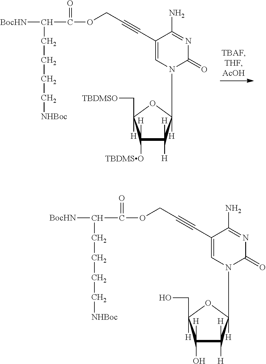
C1(C#CCOC(C([BocHN])CCCC[NHBoc])=O)=CN(C2([H])OC(C[TBDMSO])([H])C([H])([TBDMSO])C2([H])[H])C(=O)N=C1N.C1(C#CCOC(C([BocHN])CCCC[NHBoc])=O)=CN(C2([H])OC(CO)([H])C([H])(O)C2([H])[H])C(=O)N=C1N
